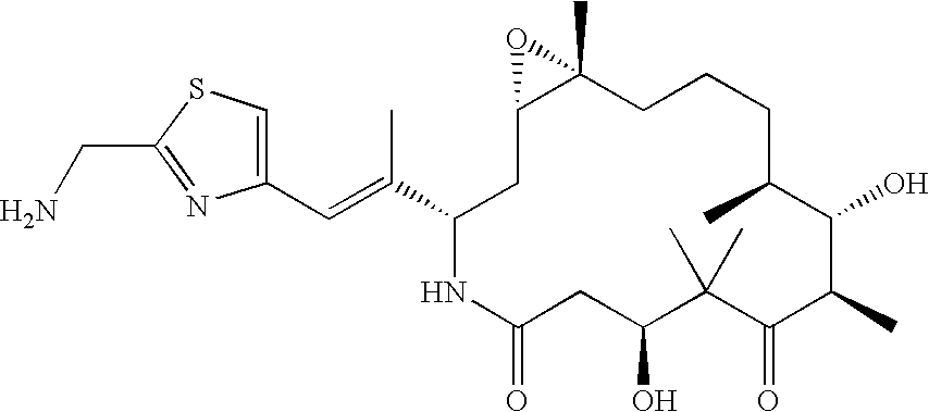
N1C(C(=CC2=CSC(CN)=N2)C)CC2C(C)(CCCC(C)C(O)C(C)C(=O)C(C)(C)C(O)CC1=O)O2
